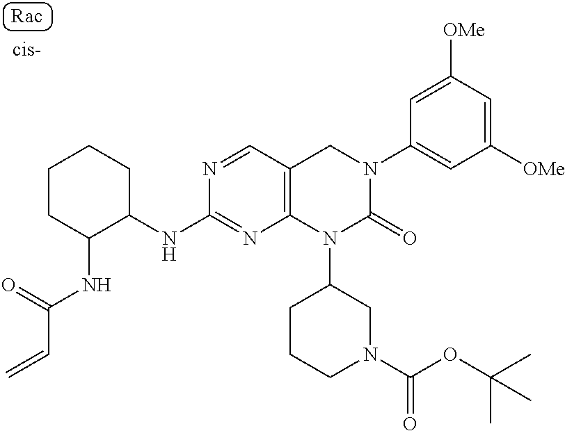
C1CC(NC(C=C)=O)C(NC2=NC3=C(C=N2)CN(C2=CC([OMe])=CC([OMe])=C2)C(=O)N3C2CN(C(=O)OC(C)(C)C)CCC2)CC1
